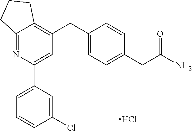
C12=NC(C3=CC=CC(Cl)=C3)=CC(CC3=CC=C(CC(N)=O)C=C3)=C1CCC2.Cl
